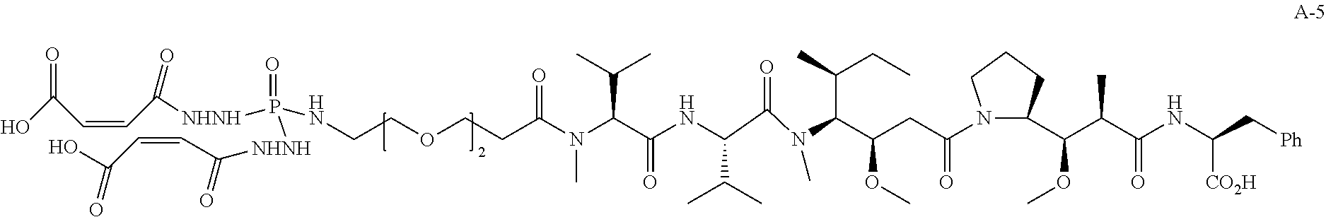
N(C(C(NC(C(N(C(C(CC(N1C(C(C(C(NC(C[Ph])[CO2H])=O)C)OC)CCC1)=O)OC)C(C)CC)C)=O)C(C)C)=O)C(C)C)(C)C(CCOCCNP([NHNH]C(C=CC(O)=O)=O)(=O)[NHNH]C(C=CC(O)=O)=O)=O
